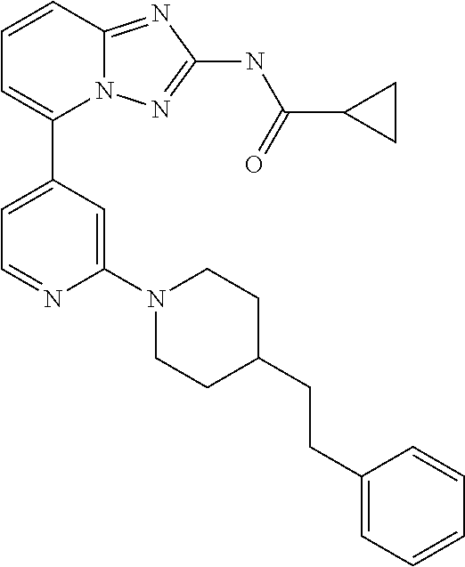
C1=CC2=NC(NC(C3CC3)=O)=NN2C(C2=CC=NC(N3CCC(CCC4=CC=CC=C4)CC3)=C2)=C1
